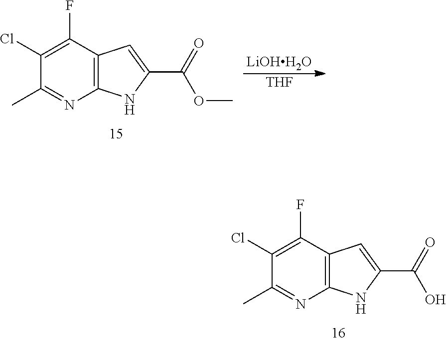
C1(Cl)=C(F)C2=C(N=C1C)NC(C(=O)O)=C2.C1(Cl)=C(F)C2=C(N=C1C)NC(C(=O)OC)=C2.[LiOHH2O].[THF]
